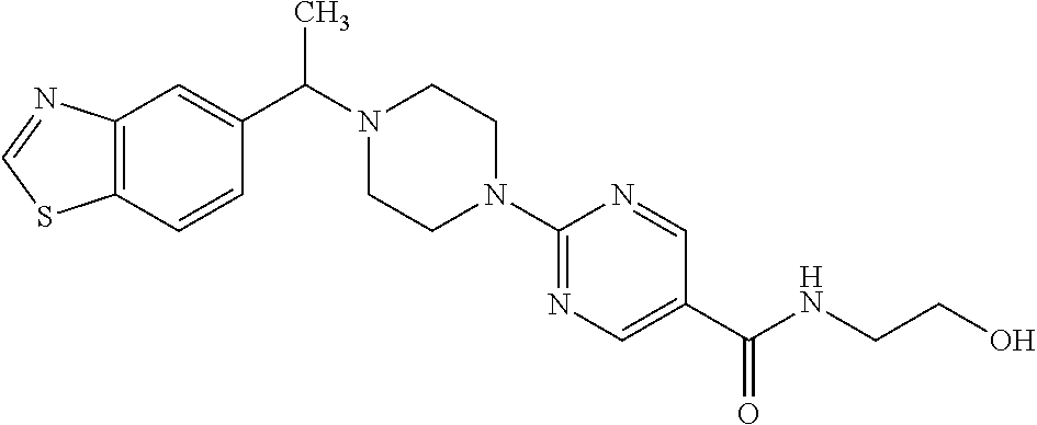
C12=C(C=CC(C(N3CCN(C4=NC=C(C(NCCO)=O)C=N4)CC3)C)=C1)SC=N2
